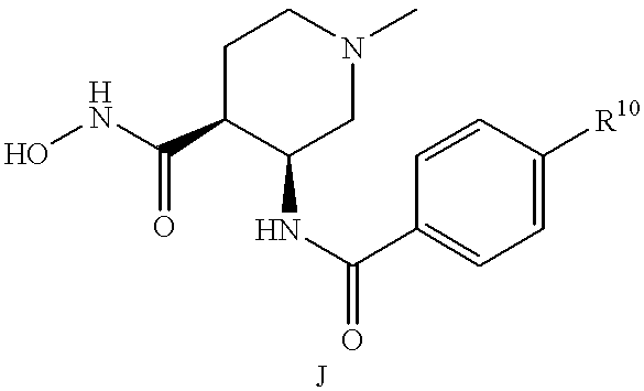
ONC(=O)C1C(NC(=O)C2=CC=C([R10])C=C2)CN(C)CC1
